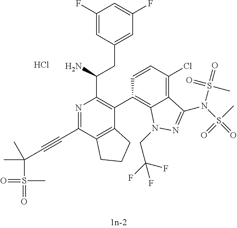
C1(F)=CC(CC(N)C2=C(C3=C4C(=C(Cl)C=C3)C(N(S(C)(=O)=O)S(=O)(=O)C)=NN4CC(F)(F)F)C3=C(C(C#CC(C)(C)S(=O)(=O)C)=N2)CCC3)=CC(F)=C1.Cl
